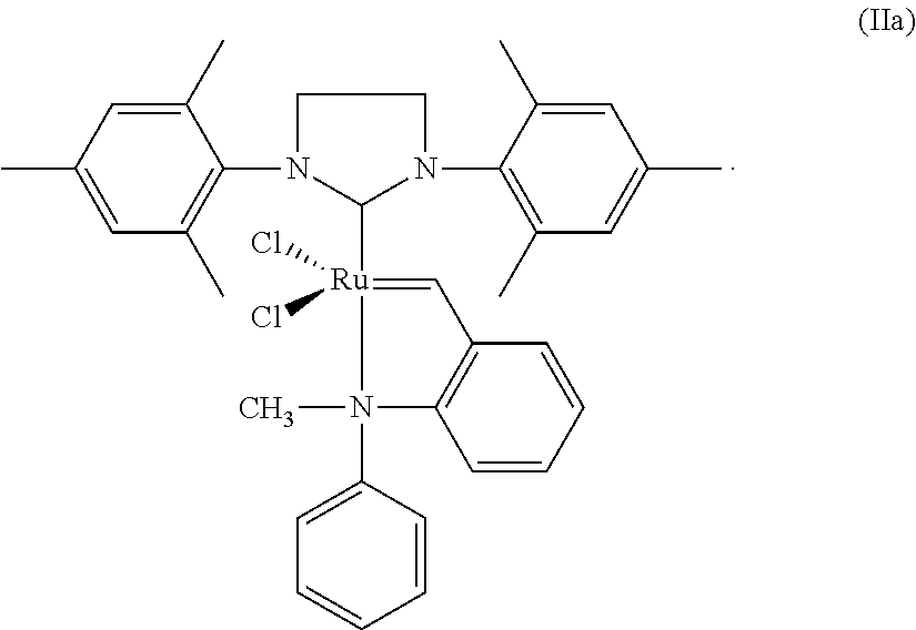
C1(N2C([Ru]3(Cl)(Cl)=CC4=C(C=CC=C4)N3(C)C3=CC=CC=C3)N(C3=C(C)C=C(C)C=C3C)CC2)=C(C)C=C(C)C=C1C
